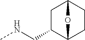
CNCC1C2CCC(C1)O2
